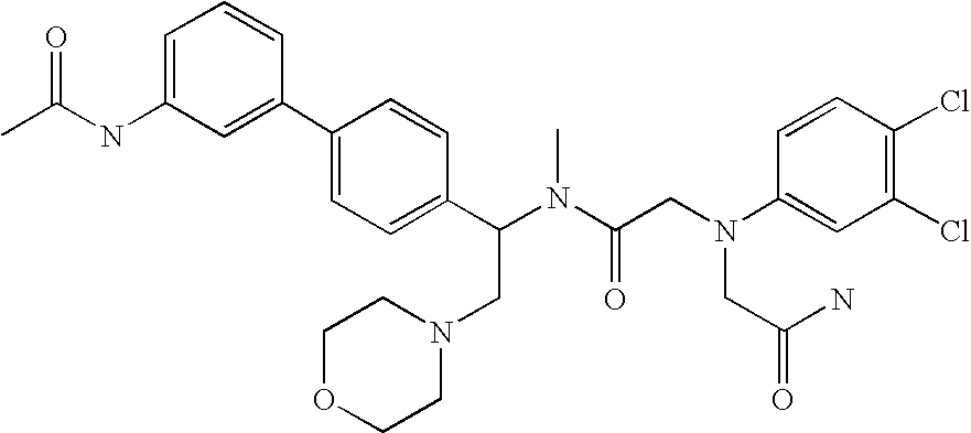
O=C(NC1=CC=CC(C2=CC=C(C(N(C(CN(C3=CC(Cl)=C(Cl)C=C3)CC(=O)N)=O)C)CN3CCOCC3)C=C2)=C1)C
